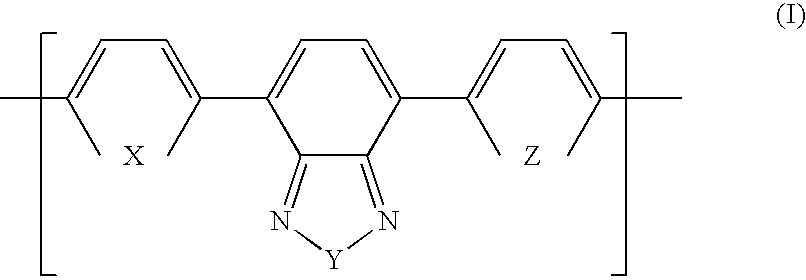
C(=C(C)C)C=C(C)C1=CC=C(C(C)=CC=C(C)C)C2=N[Y]N=C12
